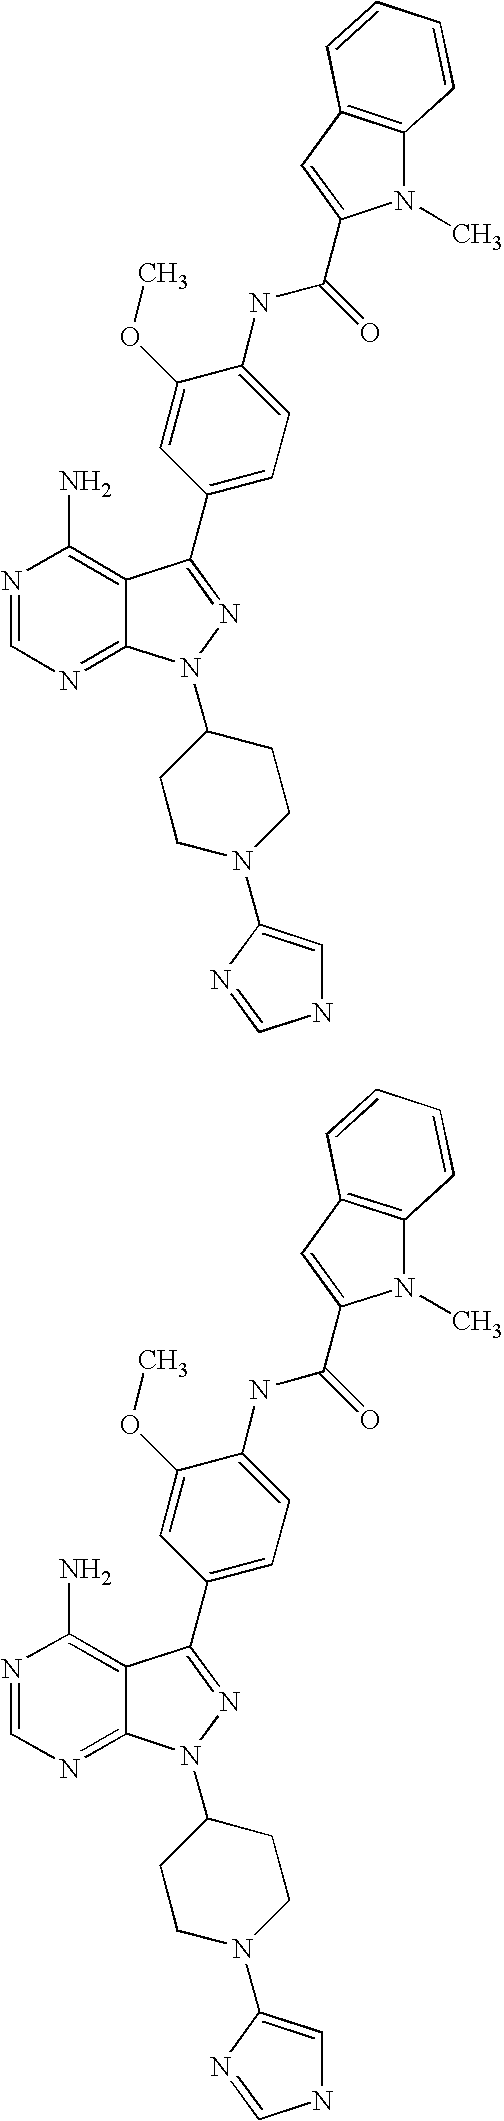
N1=CN=C2C(=C1N)C(C1=CC=C(NC(=O)C3=CC4=C(N3C)C=CC=C4)C(OC)=C1)=NN2C1CCN(C2=CNC=N2)CC1.N1=CN=C2C(=C1N)C(C1=CC=C(NC(=O)C3=CC4=C(N3C)C=CC=C4)C(OC)=C1)=NN2C1CCN(C2=CNC=N2)CC1
